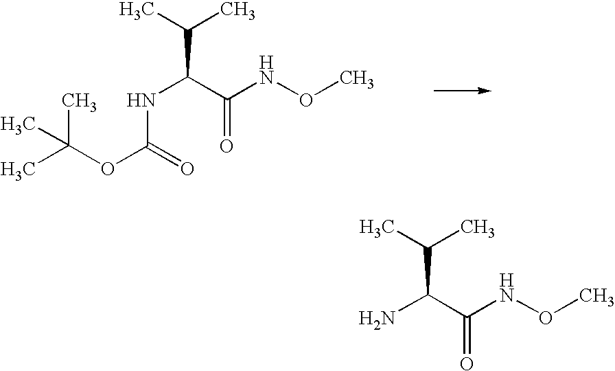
C(C)(C)C(C(NOC)=O)NC(OC(C)(C)C)=O.C(C)(C)C(C(NOC)=O)N
